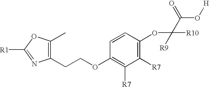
C1(CCOC2=C([R7])C([R7])=C(OC(C(O[H])=O)([R10])[R9])C=C2)=C(C)OC([R1])=N1
